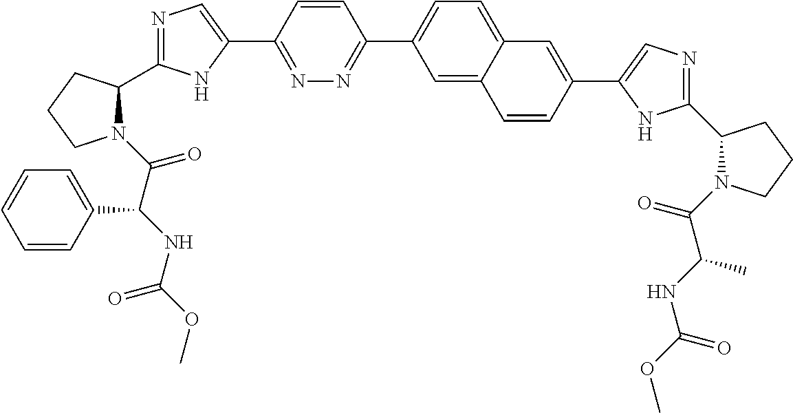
N1=C(C2=CN=C(C3N(C(C(NC(OC)=O)C4=CC=CC=C4)=O)CCC3)N2)C=CC(C2=CC=C3C(=C2)C=CC(C2=CN=C(C4N(C(C(NC(OC)=O)C)=O)CCC4)N2)=C3)=N1
